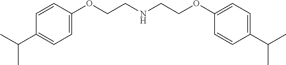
C1=CC(OCCNCCOC2=CC=C(C(C)C)C=C2)=CC=C1C(C)C
